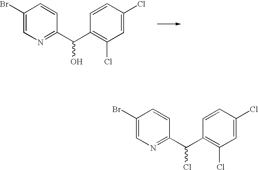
C1(C(C2=C(Cl)C=C(Cl)C=C2)Cl)=NC=C(Br)C=C1.C1(C(C2=C(Cl)C=C(Cl)C=C2)O)=NC=C(Br)C=C1
